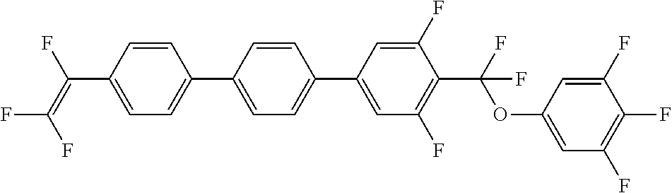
C1=CC(C2=CC=C(C3=CC(F)=C(C(OC4=CC(F)=C(F)C(F)=C4)(F)F)C(F)=C3)C=C2)=CC=C1C(=C(F)F)F
